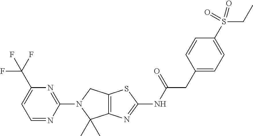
C12=C(N=C(NC(CC3=CC=C(S(CC)(=O)=O)C=C3)=O)S1)C(C)(C)N(C1=NC(C(F)(F)F)=CC=N1)C2
